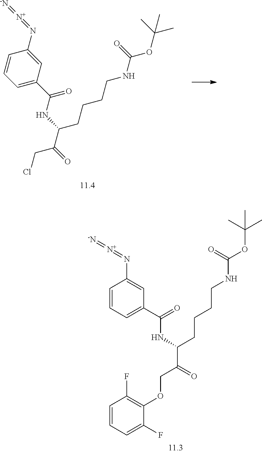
[N+](=NC1=CC(C(NC(C(CCl)=O)CCCCNC(OC(C)(C)C)=O)=O)=CC=C1)=[-N].[N+](=NC1=CC(C(NC(C(COC2=C(F)C=CC=C2F)=O)CCCCNC(OC(C)(C)C)=O)=O)=CC=C1)=[-N]
